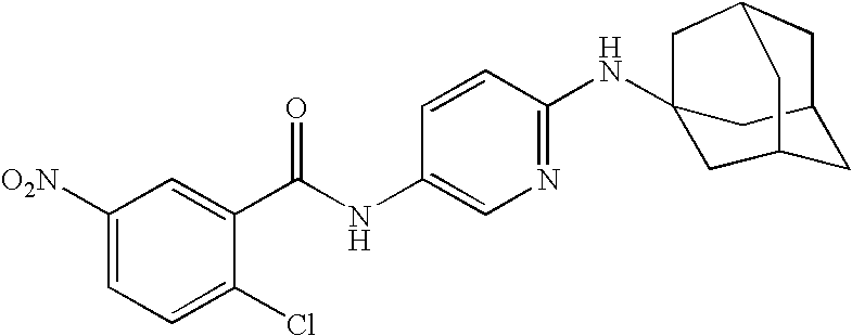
C1([O2N])=CC=C(Cl)C(C(NC2=CN=C(NC34CC5CC(C3)CC(C5)C4)C=C2)=O)=C1
